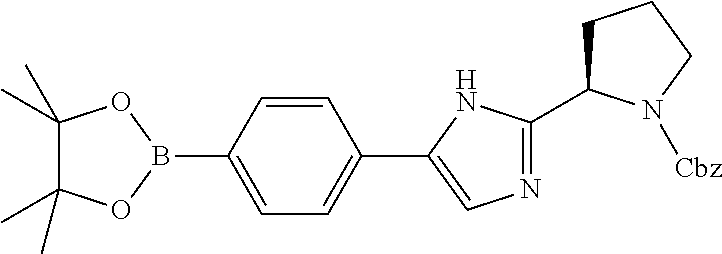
C1=CC(B2OC(C)(C)C(C)(C)O2)=CC=C1C1=CN=C(C2CCCN2[Cbz])N1
